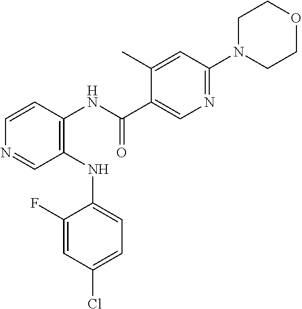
C1(NC2=CC=C(Cl)C=C2F)=C(NC(C2=CN=C(N3CCOCC3)C=C2C)=O)C=CN=C1
